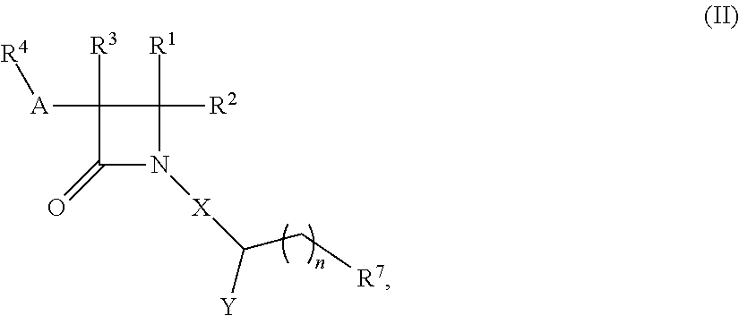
C1([R1])([R2])C([R3])([A][R4])C(=O)N1[X]C(C[R7])[Y]
